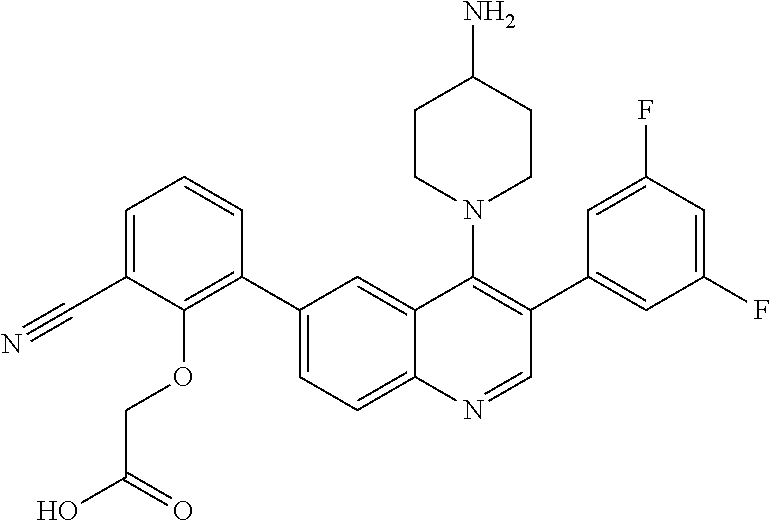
C1=C(C#N)C(OCC(O)=O)=C(C2=CC=C3C(=C2)C(N2CCC(N)CC2)=C(C2=CC(F)=CC(F)=C2)C=N3)C=C1
